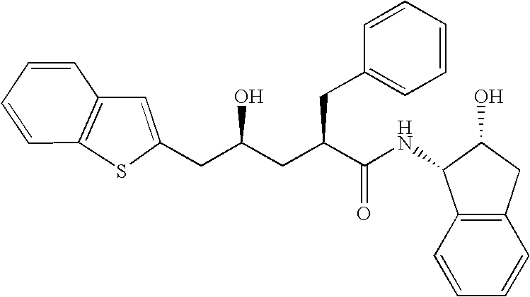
C12=C(C=CC=C1)C(NC(C(CC(CC1=CC3=C(S1)C=CC=C3)O)CC1=CC=CC=C1)=O)C(O)C2
